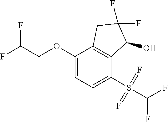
C1(OCC(F)F)=CC=C(S(=F)(=F)C(F)F)C2=C1CC(F)(F)C2O
